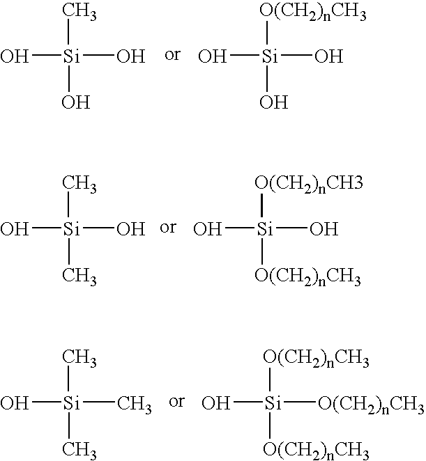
C[Si](O)(O)O.[O(CH2)nCH3][Si](O)(O)O.C[Si](O)(O)C.[O(CH2)nCH3][Si](O)(O)[O(CH2)nCH3].C[Si](O)(C)C.[O(CH2)nCH3][Si](O)([O(CH2)nCH3])[O(CH2)nCH3]
